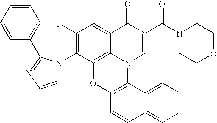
C1(N2C=CN=C2C2=CC=CC=C2)=C(F)C=C2C3=C1OC1=C(N3C=C(C(N3CCOCC3)=O)C2=O)C2=CC=CC=C2C=C1
